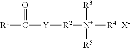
[R1]C(=O)[Y][R2][N+]([R3])([R5])[R4].[X-]
